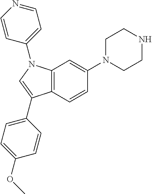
C12=C(C=CC(N3CCNCC3)=C1)C(C1=CC=C(OC)C=C1)=CN2C1=CC=NC=C1
